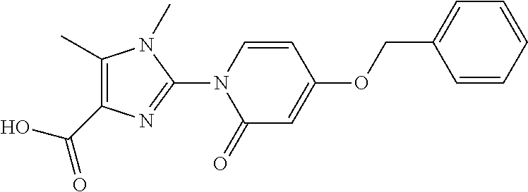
OC(C1=C(C)N(C)C(N2C(=O)C=C(OCC3=CC=CC=C3)C=C2)=N1)=O
